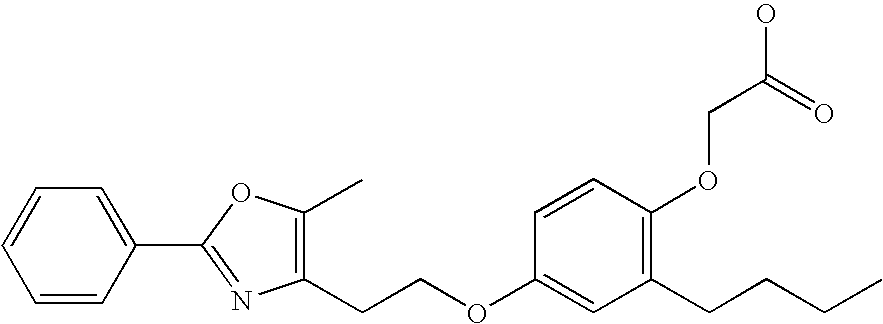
O(CC(O)=O)C1=C(CCCC)C=C(OCCC2=C(C)OC(C3=CC=CC=C3)=N2)C=C1
